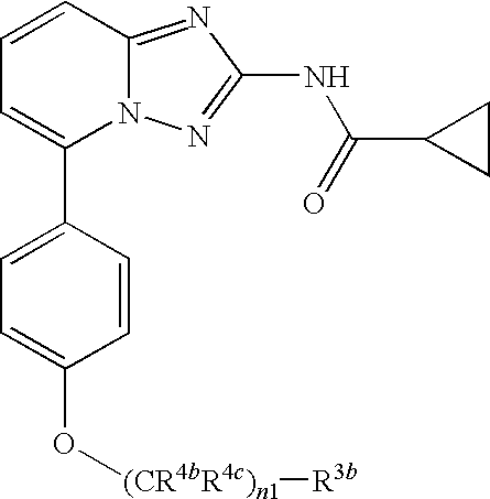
C1=CC2=NC(NC(C3CC3)=O)=NN2C(C2=CC=C(O[(CR4bR4c)n1][R3b])C=C2)=C1
